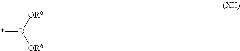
*B([OR6])[OR6]
